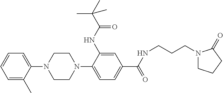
C1=C(C)C(N2CCN(C3=CC=C(C(=O)NCCCN4CCCC4=O)C=C3NC(=O)C(C)(C)C)CC2)=CC=C1
